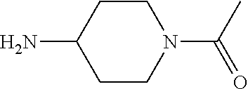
C1CC(N)CCN1C(=O)C
